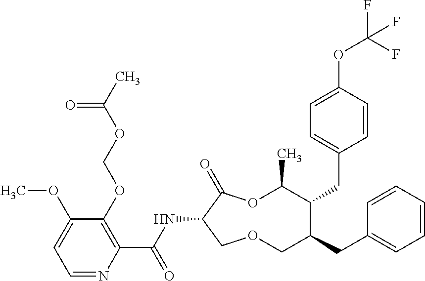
C1(OCOC(C)=O)=C(C(NC2C(=O)OC(C)C(CC3=CC=C(OC(F)(F)F)C=C3)C(CC3=CC=CC=C3)COC2)=O)N=CC=C1OC
